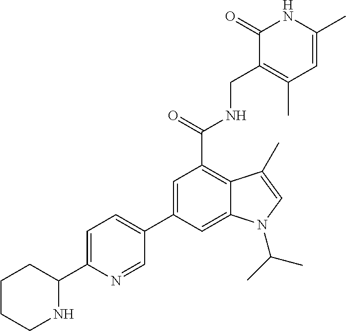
C1=C(C2=CC=C(C3CCCCN3)N=C2)C=C2C(=C1C(NCC1=C(C)C=C(C)NC1=O)=O)C(C)=CN2C(C)C
